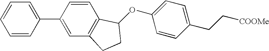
O(C1=CC=C(CC[COOMe])C=C1)C1C2=C(C=C(C3=CC=CC=C3)C=C2)CC1
